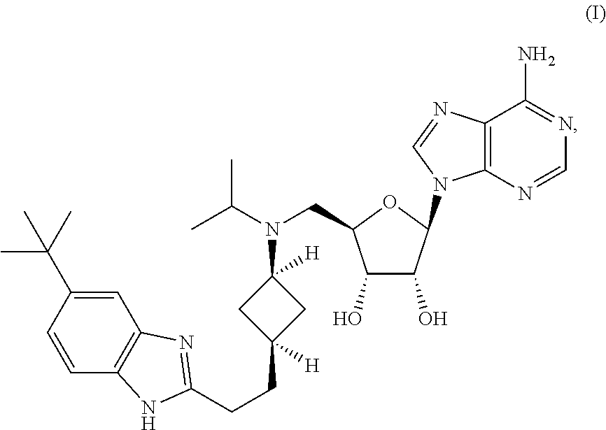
C1(O)C(O)C(N2C3=C(C(N)=NC=N3)N=C2)OC1CN(C(C)C)C1([H])CC(CCC2=NC3=C(N2)C=CC(C(C)(C)C)=C3)([H])C1
